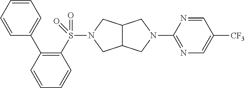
C1=CC(C2=C(S(N3CC4C(C3)CN(C3=NC=C([CF3])C=N3)C4)(=O)=O)C=CC=C2)=CC=C1
